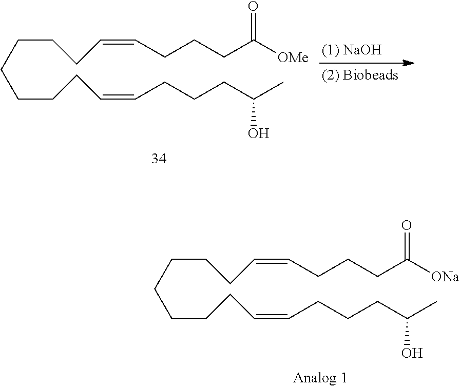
C(CCCCCC=CCCCC(C)O)CC=CCCCC([OMe])=O.C(CCCCCC=CCCCC(C)O)CC=CCCCC([ONa])=O
